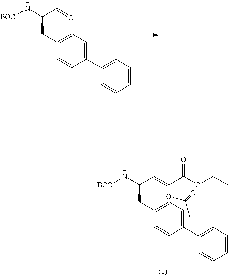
[BOC]NC(C=O)CC1=CC=C(C2=CC=CC=C2)C=C1.[BOC]NC(C=C(OC(C)=O)C(OCC)=O)CC1=CC=C(C2=CC=CC=C2)C=C1
